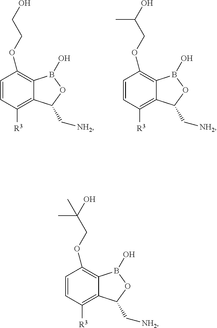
C12=C([R3])C=CC(OCC(O)(C)C)=C1B(O)OC2C[NH2].C12=C([R3])C=CC(OCCO)=C1B(O)OC2C[NH2].C12=C([R3])C=CC(OCC(O)C)=C1B(O)OC2C[NH2]
